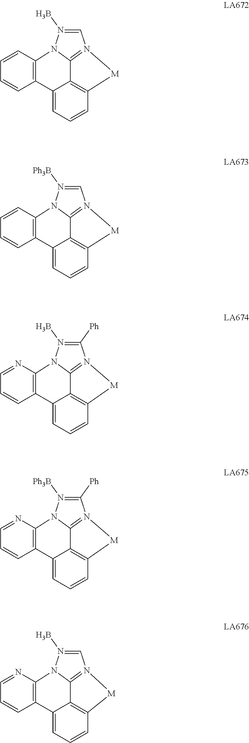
C1=N(B)N2C3=C(C=CC=C3)C3=CC=CC4=C3C2=N1[M]4.C1=N([Ph3B])N2C3=C(C=CC=C3)C3=CC=CC4=C3C2=N1[M]4.C1([Ph])=N(B)N2C3=C(C=CC=N3)C3=CC=CC4=C3C2=N1[M]4.C1([Ph])=N([Ph3B])N2C3=C(C=CC=N3)C3=CC=CC4=C3C2=N1[M]4.C1=N(B)N2C3=C(C=CC=N3)C3=CC=CC4=C3C2=N1[M]4
